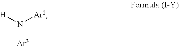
[H]N([Ar2])[Ar3]
